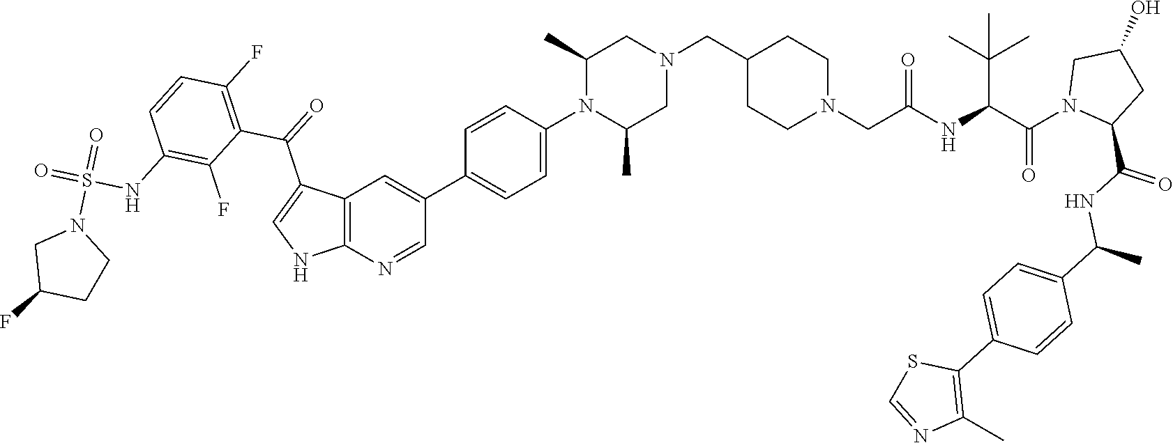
C12=C(N=CC(C3=CC=C(N4C(C)CN(CC5CCN(CC(=O)NC(C(N6C(C(NC(C7=CC=C(C8=C(C)N=CS8)C=C7)C)=O)CC(O)C6)=O)C(C)(C)C)CC5)CC4C)C=C3)=C1)NC=C2C(=O)C1=C(F)C=CC(NS(=O)(=O)N2CC(F)CC2)=C1F
